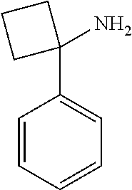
C1=CC=CC=C1C1(N)CCC1
